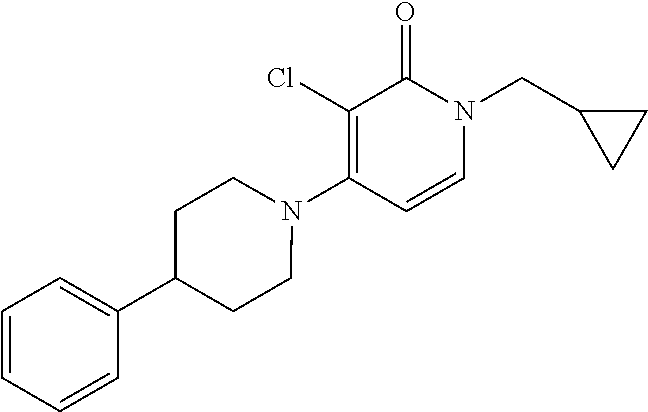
N1(C2=C(Cl)C(=O)N(CC3CC3)C=C2)CCC(C2=CC=CC=C2)CC1
